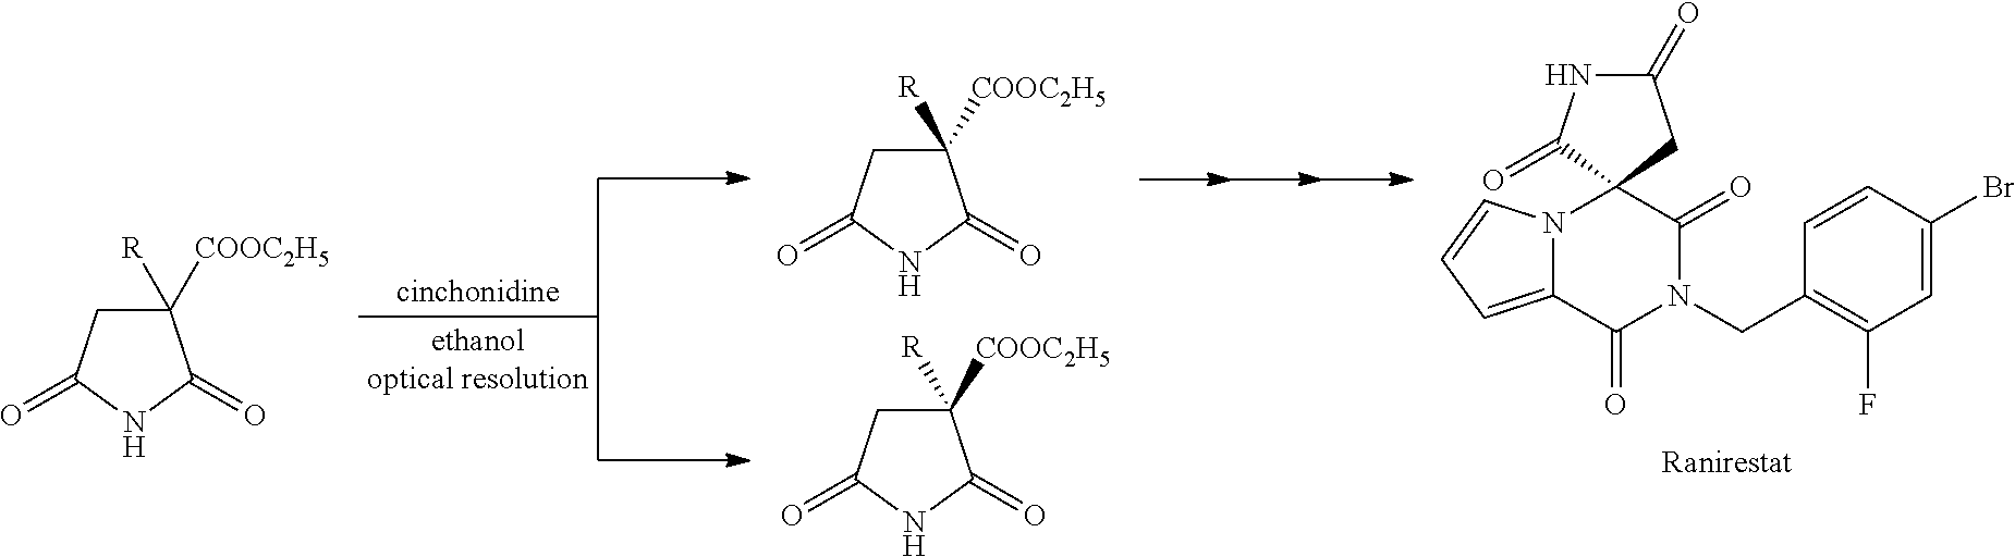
N12C(=CC=C1)C(=O)N(CC1=C(F)C=C(Br)C=C1)C(=O)C21CC(=O)NC1=O.C1([COOC2H5])([R])CC(=O)NC1=O.C1([COOC2H5])([R])CC(=O)NC1=O.C1([COOC2H5])([R])CC(=O)NC1=O
